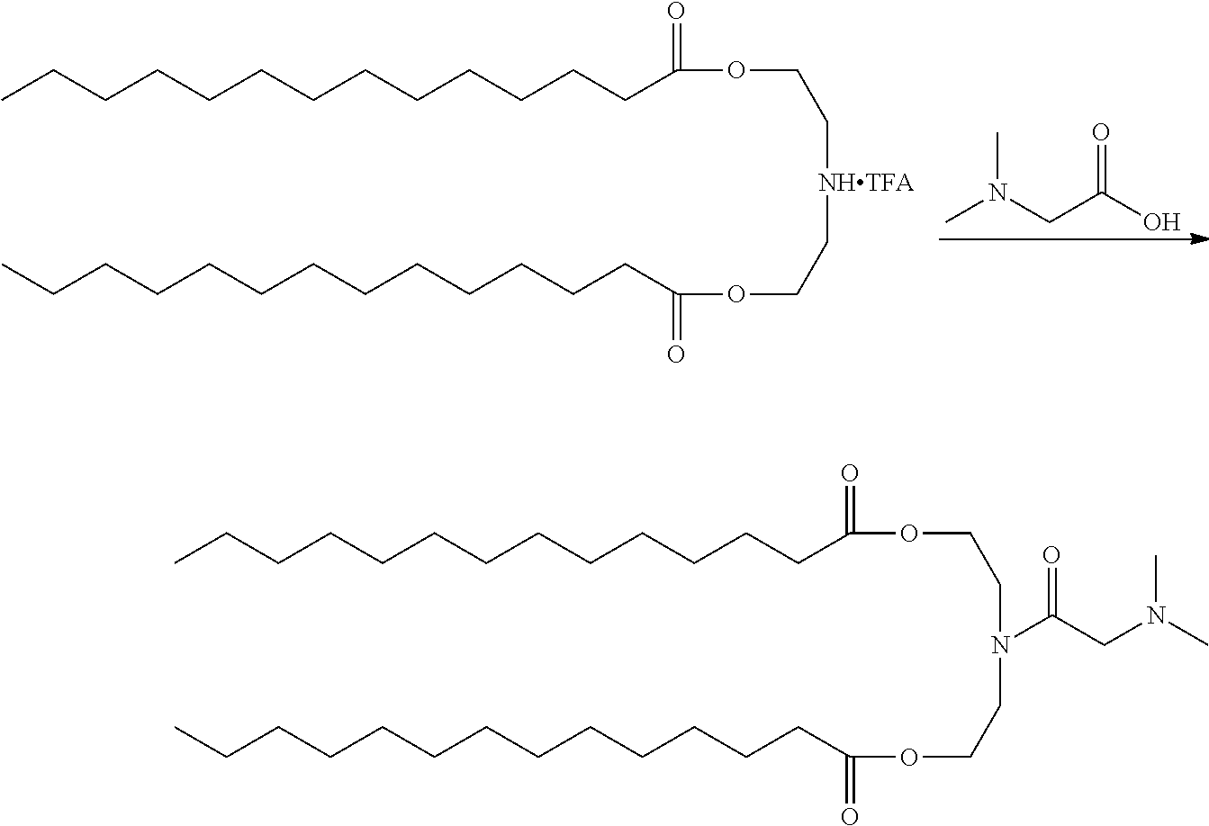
CN(CC(=O)O)C.CCCCCCCCCCCCCC(=O)OCC[NHTFA]CCOC(CCCCCCCCCCCCC)=O.CCCCCCCCCCCCCC(=O)OCCN(CCOC(CCCCCCCCCCCCC)=O)C(CN(C)C)=O
